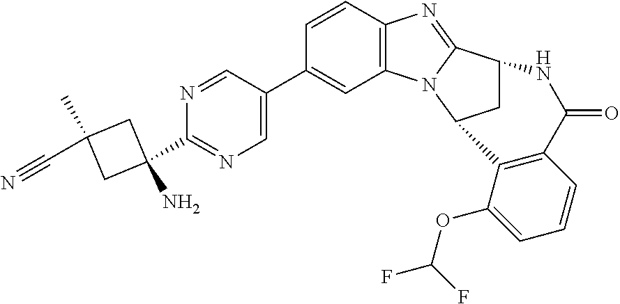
N1=CC(C2=CC3=C(C=C2)N=C2N3C3CC2NC(=O)C2=C3C(OC(F)F)=CC=C2)=CN=C1C1(N)CC(C)(C#N)C1
